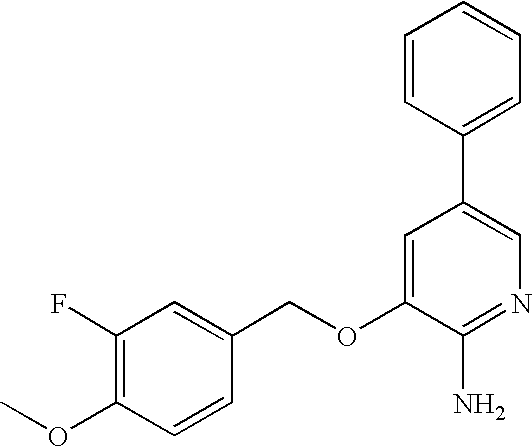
C(OC1=CC(C2=CC=CC=C2)=CN=C1N)C1=CC(F)=C(OC)C=C1
